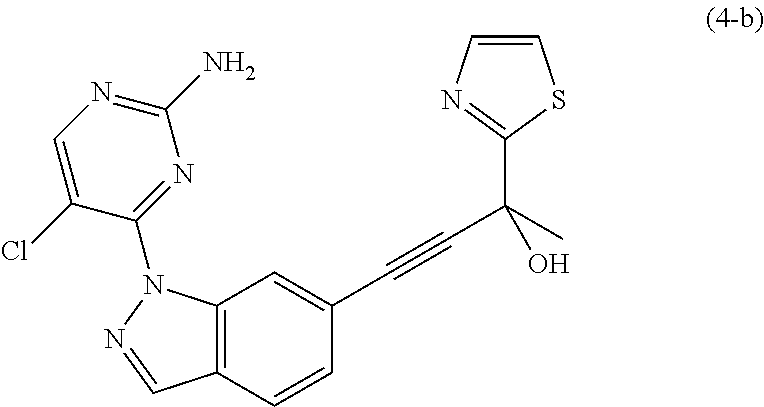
C12=C(C=CC(C#CC(C)(O)C3=NC=CS3)=C1)C=NN2C1=NC(N)=NC=C1Cl
